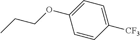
CCCOC1=CC=C([CF3])C=C1
